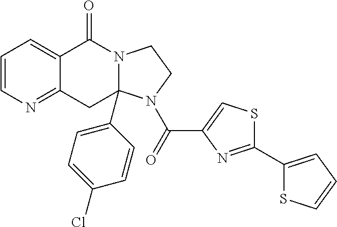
C1=CN=C2C(=C1)C(=O)N1CCN(C(C3=CSC(C4=CC=CS4)=N3)=O)C1(C1=CC=C(Cl)C=C1)C2
